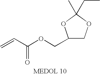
C1(COC(C=C)=O)COC(C)(CC)O1
